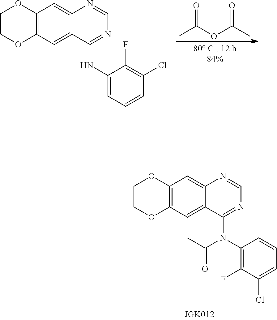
C1=NC2=CC3=C(OCCO3)C=C2C(N(C2=C(F)C(Cl)=CC=C2)C(C)=O)=N1.C1=NC2=CC3=C(OCCO3)C=C2C(NC2=CC=CC(Cl)=C2F)=N1.CC(OC(C)=O)=O
